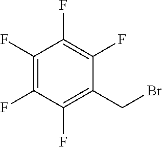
C1(F)=C(F)C(F)=C(CBr)C(F)=C1F
